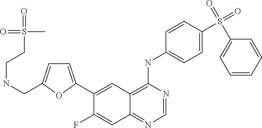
C1=C(C2=CC3=C(NC4=CC=C(S(C5=CC=CC=C5)(=O)=O)C=C4)N=CN=C3C=C2F)OC(CNCCS(C)(=O)=O)=C1
